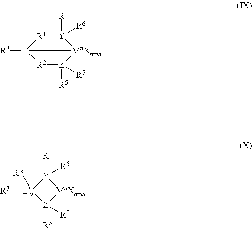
[R1]1[Y]([R4])([R6])[MnXn+m]2[L]1([R3])[R2][Z]2([R5])[R7].[Z]1([R5])([R7])[MnXn+m][Y]([R4])([R6])[Ly]1([R*])[R3]
